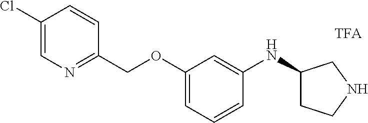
C1(Cl)=CN=C(COC2=CC=CC(NC3CCNC3)=C2)C=C1
